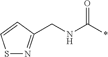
N(CC1=NSC=C1)C(*)=O
